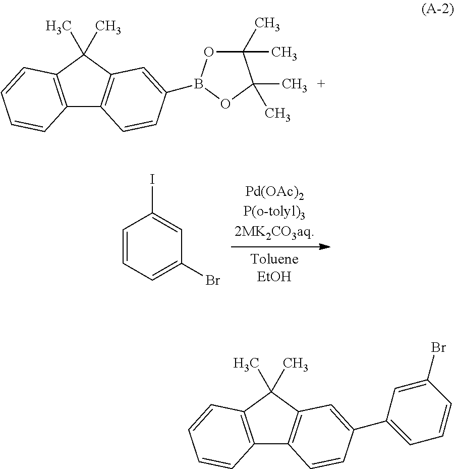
C12=C(C(C)(C)C3=C1C=CC(B1OC(C)(C)C(C)(C)O1)=C3)C=CC=C2.C1=CC=C(Br)C=C1I.C12=C(C(C)(C)C3=C1C=CC(C1=CC=CC(Br)=C1)=C3)C=CC=C2
